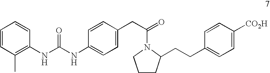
C1(NC(NC2=CC=C(CC(=O)N3CCCC3CCC3=CC=C([CO2H])C=C3)C=C2)=O)=C(C)C=CC=C1
